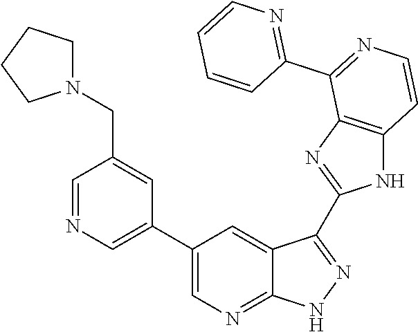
C1=NC=C(C2=CN=C3C(=C2)C(C2=NC4=C(N2)C=CN=C4C2=NC=CC=C2)=NN3)C=C1CN1CCCC1
